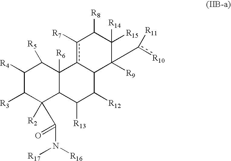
C1([R4])C([R3])C([R2])(C(N([R17])[R16])=O)C2C([R6])(C1[R5])c1c([R7])C([R8])C([R14])([R15])C([R9])(c([R10])[R11])C1C([R12])C2[R13]
